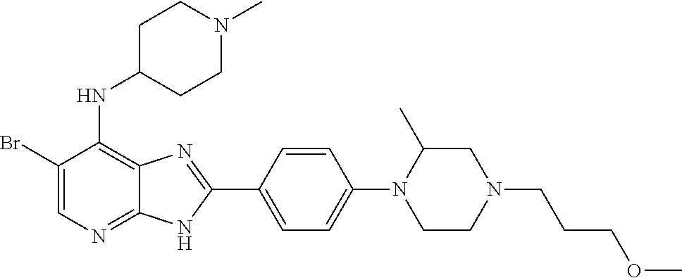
C1(Br)=CN=C2C(=C1NC1CCN(C)CC1)N=C(C1=CC=C(N3C(C)CN(CCCOC)CC3)C=C1)N2
